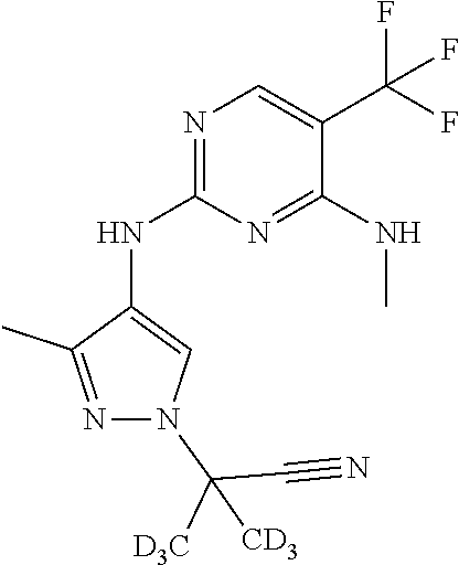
N1=C(NC2=CN(C(C#N)([D3C])[CD3])N=C2C)N=C(NC)C(C(F)(F)F)=C1
